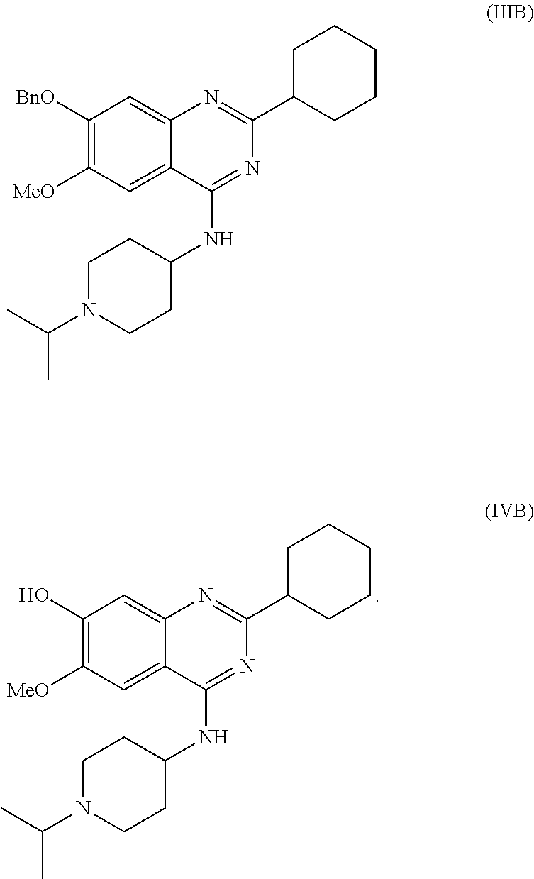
C1N(C(C)C)CCC(NC2=NC(C3CCCCC3)=NC3=CC([BnO])=C([MeO])C=C23)C1.C1N(C(C)C)CCC(NC2=NC(C3CCCCC3)=NC3=CC(O)=C([MeO])C=C23)C1
